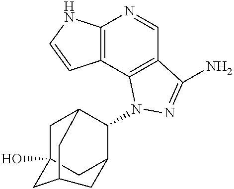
C12=C(C3=C(C=N1)C(N)=NN3C1C3CC4(O)CC1CC(C4)C3)C=CN2
